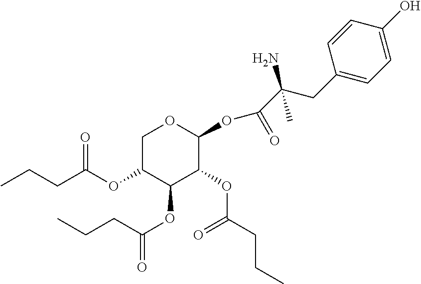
C1C(OC(CCC)=O)C(OC(CCC)=O)C(OC(CCC)=O)C(OC(C(N)(CC2=CC=C(O)C=C2)C)=O)O1
